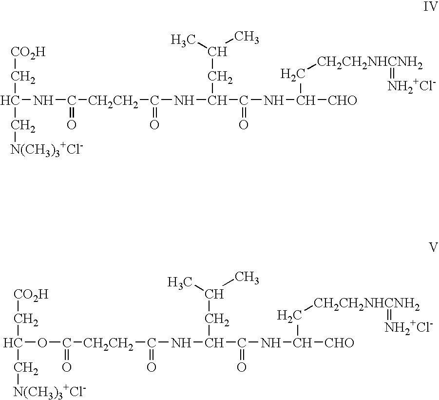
C([CO2H])C(C[N(CH3)3+Cl-])NC(=O)[CH2CH2]C(NC(C(NC([CHO])C[CH2CH2NHCNH2]=[NH2+Cl-])=O)CC(C)C)=O.C([CO2H])C(C[N(CH3)3+Cl-])OC(=O)[CH2CH2]C(NC(C(NC([CHO])C[CH2CH2NHCNH2]=[NH2+Cl-])=O)CC(C)C)=O
